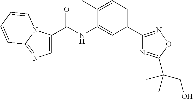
C1(C2=NOC(C(CO)(C)C)=N2)=CC=C(C)C(NC(C2=CN=C3N2C=CC=C3)=O)=C1
